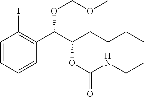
C1=CC=CC(C(C(CCCC)OC(=O)NC(C)C)OCOC)=C1I
